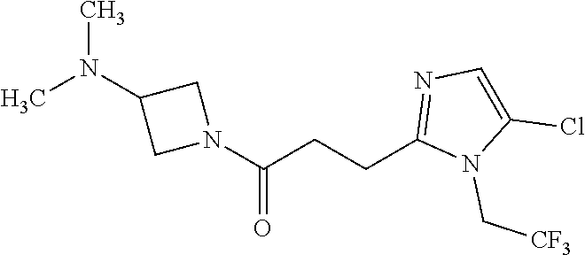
CN(C1CN(C(CCC2=NC=C(Cl)N2C[CF3])=O)C1)C
